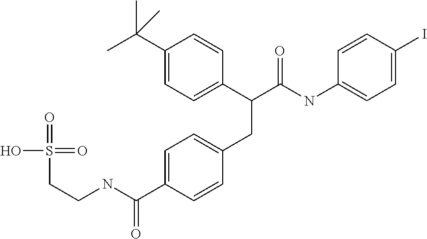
C1(C(C)(C)C)=CC=C(C(C(NC2=CC=C(I)C=C2)=O)CC2=CC=C(C(NCCS(=O)(O)=O)=O)C=C2)C=C1
